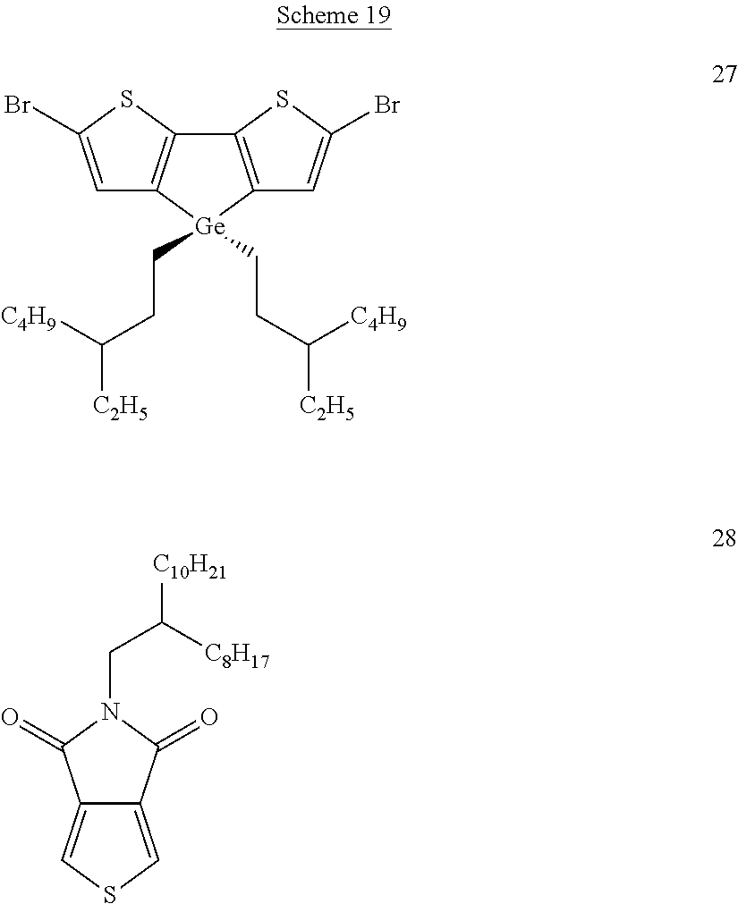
C1=C(Br)SC2=C1[Ge](CCC([C2H5])[C4H9])(CCC([C2H5])[C4H9])C1=C2SC(Br)=C1.C12=CSC=C1C(=O)N(CC([C8H17])[C10H21])C2=O
